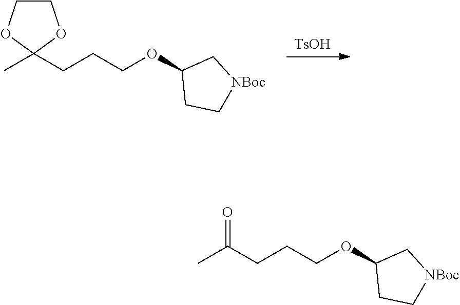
[TsOH].C(CCOC1CC[NBoc]C1)C1(C)OCCO1.C(CCOC1CC[NBoc]C1)C(C)=O
